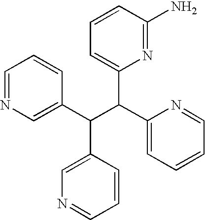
C1=NC=C(C(C(C2=CC=CC=N2)C2=CC=CC(N)=N2)C2=CN=CC=C2)C=C1
